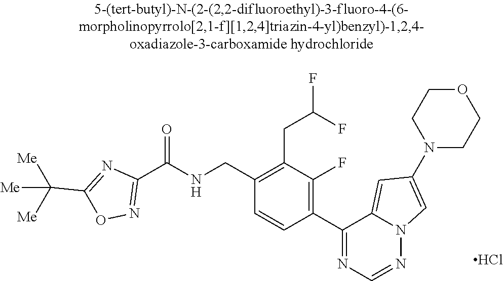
Cl.C1(C(NCC2=C(CC(F)F)C(F)=C(C3=NC=NN4C3=CC(N3CCOCC3)=C4)C=C2)=O)=NOC(C([Me])([Me])[Me])=N1
